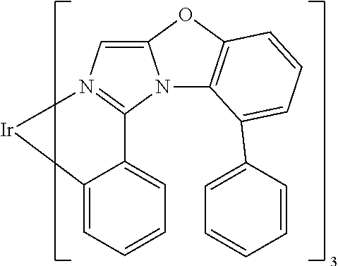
C12=CN3=C(N1C1=C(O2)C=CC=C1C1=CC=CC=C1)C1=CC=CC=C1[Ir]3
